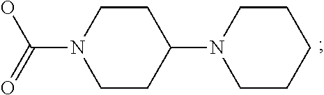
C1CC(N2CCCCC2)CCN1C(=O)O
